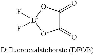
[B-]1(F)(F)OC(=O)C(=O)O1
